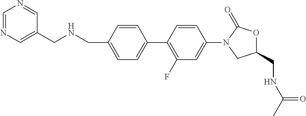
C1=NC=C(CNCC2=CC=C(C3=C(F)C=C(N4CC(CNC(C)=O)OC4=O)C=C3)C=C2)C=N1
